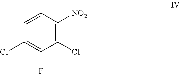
C1=CC([NO2])=C(Cl)C(F)=C1Cl
